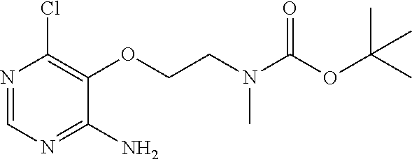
ClC1=C(OCCN(C(OC(C)(C)C)=O)C)C(N)=NC=N1
